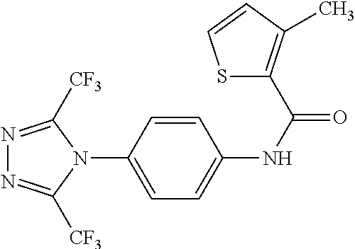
N1(C2=CC=C(NC(=O)C3=C(C)C=CS3)C=C2)C([CF3])=NN=C1[CF3]
